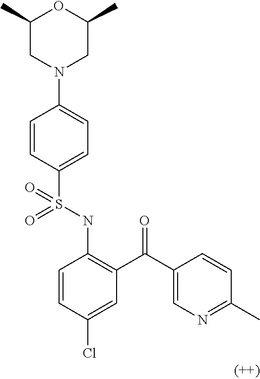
C1=CC(S(NC2=C(C(C3=CN=C(C)C=C3)=O)C=C(Cl)C=C2)(=O)=O)=CC=C1N1CC(C)OC(C)C1
